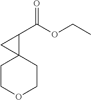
C1COCCC12C(C(=O)OCC)C2
